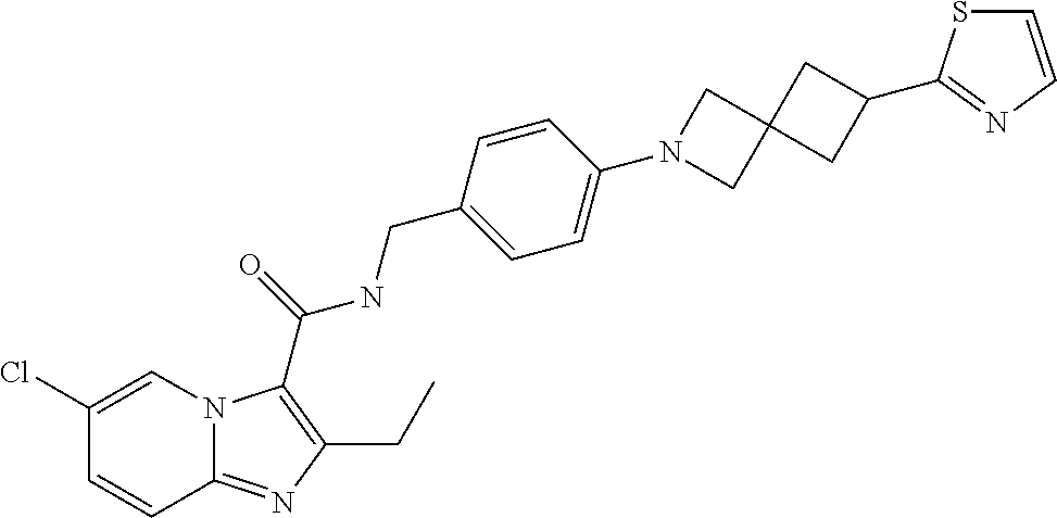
C12=NC(CC)=C(C(NCC3=CC=C(N4CC5(C4)CC(C4=NC=CS4)C5)C=C3)=O)N1C=C(Cl)C=C2
